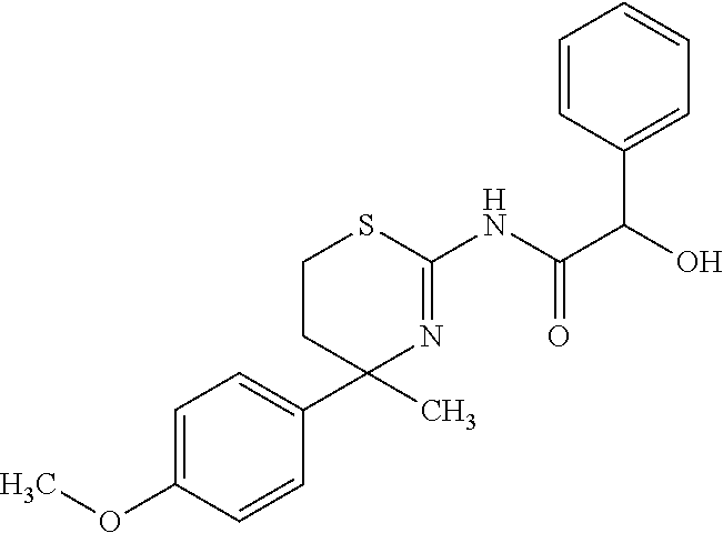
C1=C(OC)C=CC(C2(C)N=C(NC(C(O)C3=CC=CC=C3)=O)SCC2)=C1
